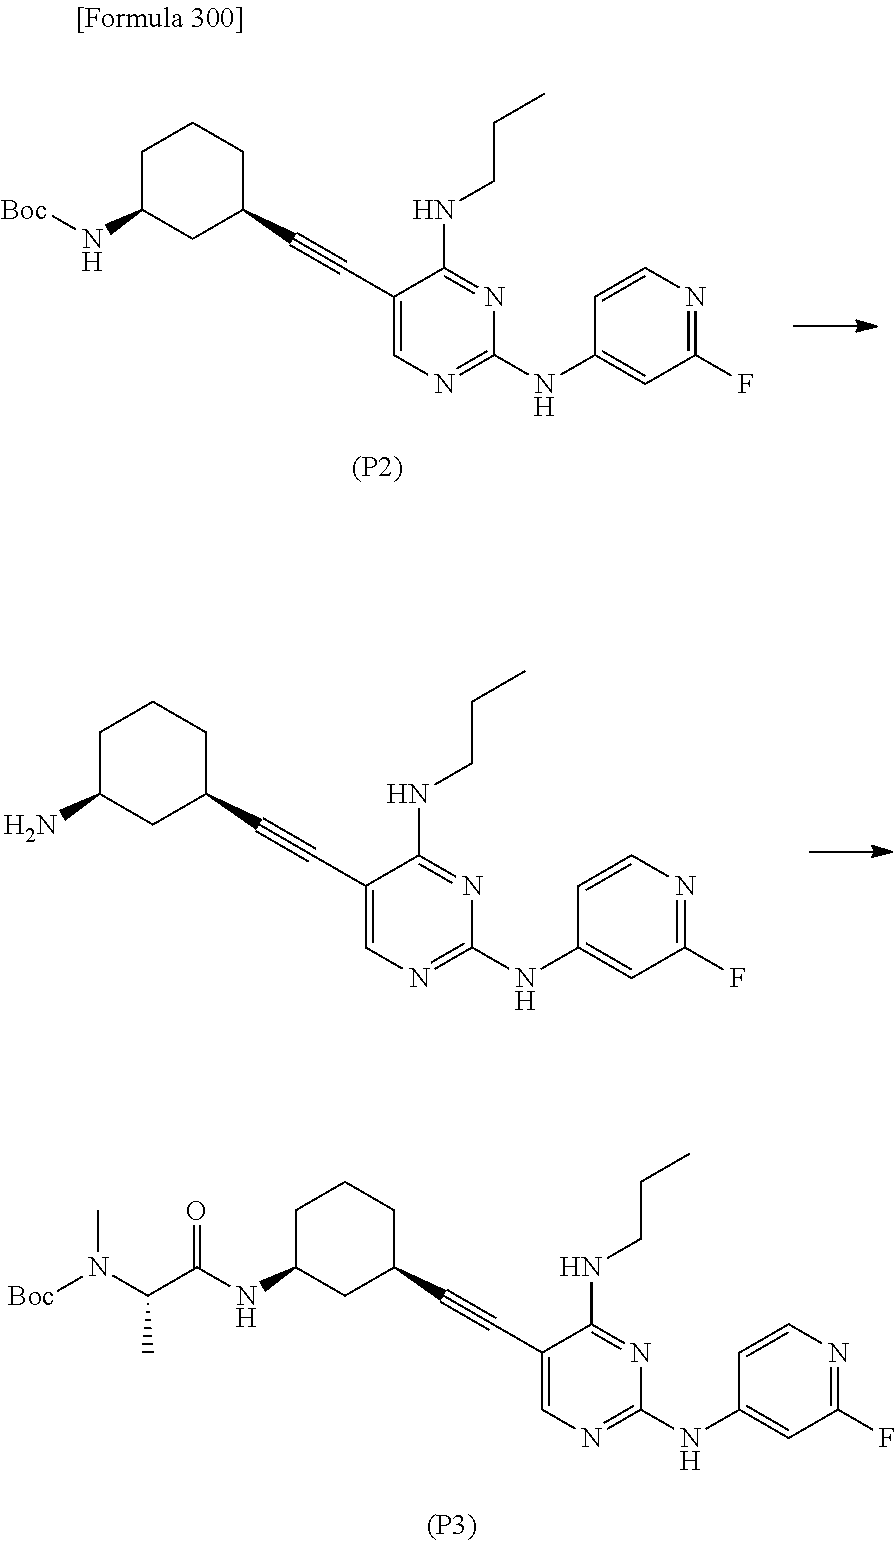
C1(C#CC2CCCC(N[Boc])C2)=CN=C(NC2=CC(F)=NC=C2)N=C1NCCC.[(P2)].C1(C#CC2CCCC(N)C2)=CN=C(NC2=CC(F)=NC=C2)N=C1NCCC.C1(C#CC2CCCC(NC(C(N([Boc])C)C)=O)C2)=CN=C(NC2=CC(F)=NC=C2)N=C1NCCC.[(P3)]
